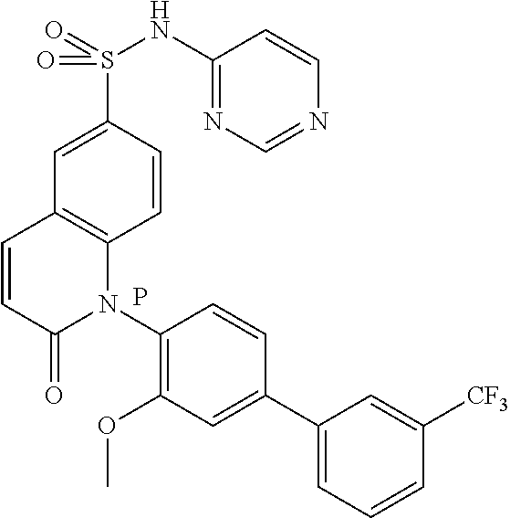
C12=C(C=CC(S(=O)(NC3=NC=NC=C3)=O)=C1)N(C1=C(OC)C=C(C3=CC=CC([CF3])=C3)C=C1)C(=O)C=C2.P
